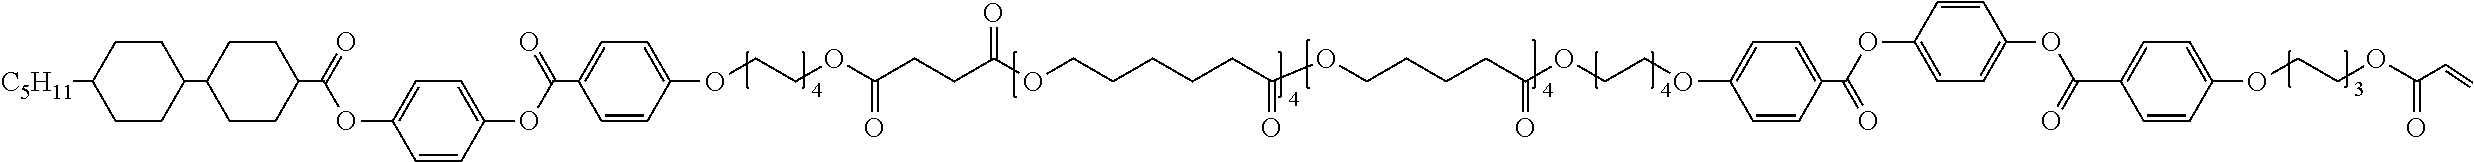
C1CC(C2CCC(C(OC3=CC=C(OC(C4=CC=C(OCCOC(CCC(OCCCCCC(OCCCCC(OCCOC5=CC=C(C(OC6=CC=C(OC(C7=CC=C(OCCOC(C=C)=O)C=C7)=O)C=C6)=O)C=C5)=O)=O)=O)=O)C=C4)=O)C=C3)=O)CC2)CCC1[C5H11]
